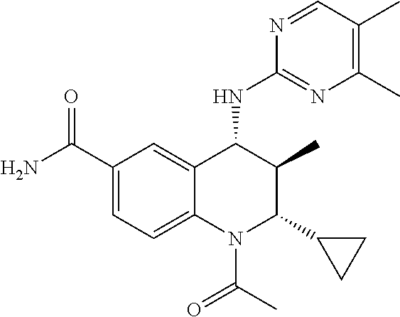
C12=CC(C(N)=O)=CC=C1N(C(C)=O)C(C1CC1)C(C)C2NC1=NC(C)=C(C)C=N1
